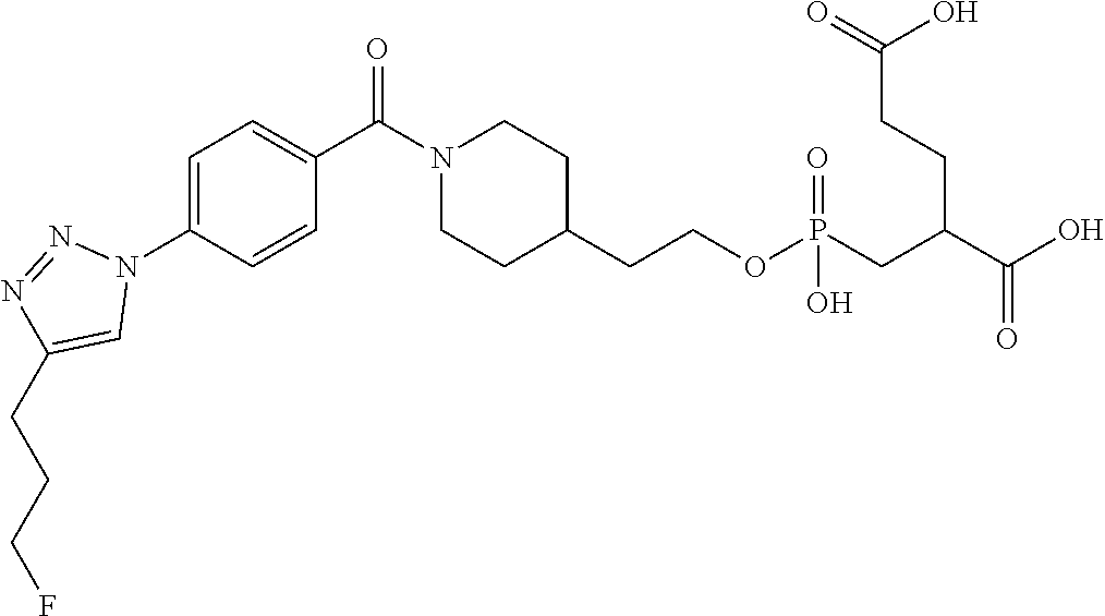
OC(C(CP(OCCC1CCN(C(C2=CC=C(N3N=NC(CCCF)=C3)C=C2)=O)CC1)(O)=O)CCC(O)=O)=O
